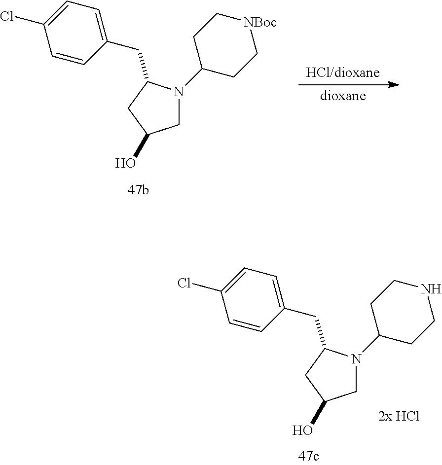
C1=CC(CC2N(C3CCNCC3)CC(O)C2)=CC=C1Cl.C1=CC(CC2N(C3CC[NBoc]CC3)CC(O)C2)=CC=C1Cl.[dioxane]
